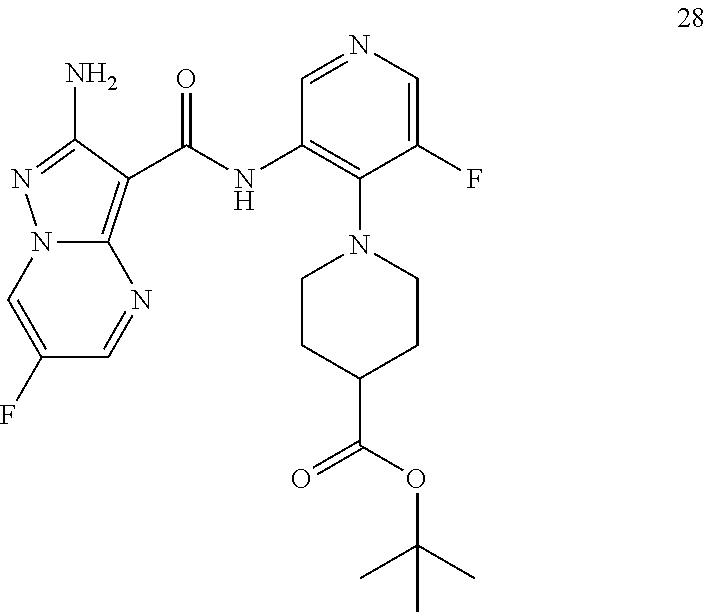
C1(F)=CN2C(=C(C(NC3=C(N4CCC(C(OC(C)(C)C)=O)CC4)C(F)=CN=C3)=O)C(N)=N2)N=C1
